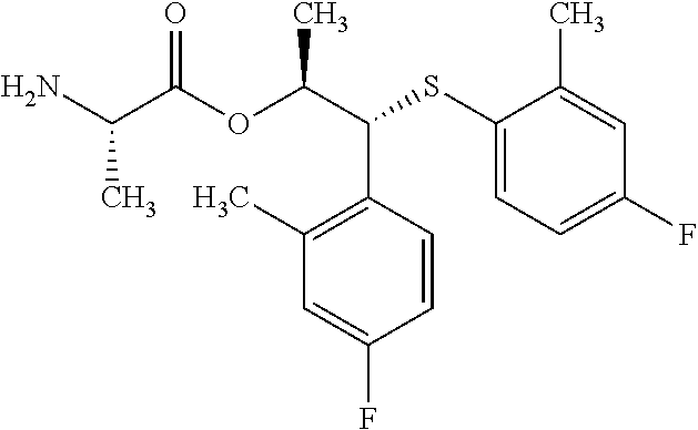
C1(C)=C(C(C(OC(C(N)C)=O)C)SC2=CC=C(F)C=C2C)C=CC(F)=C1
